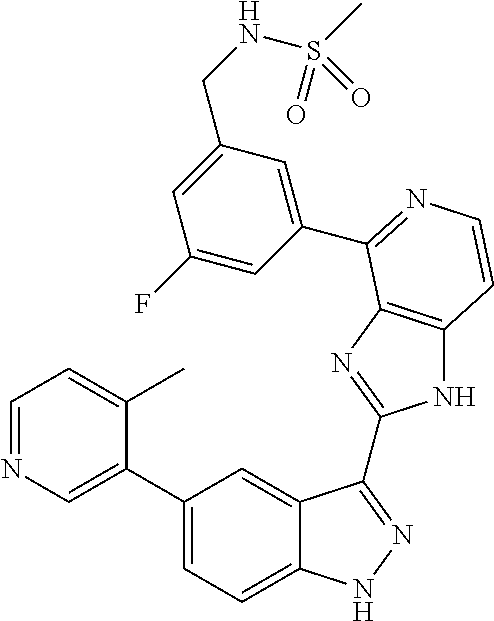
C1(C2=CN=CC=C2C)=CC=C2C(=C1)C(C1=NC3=C(N1)C=CN=C3C1=CC(CNS(C)(=O)=O)=CC(F)=C1)=NN2
